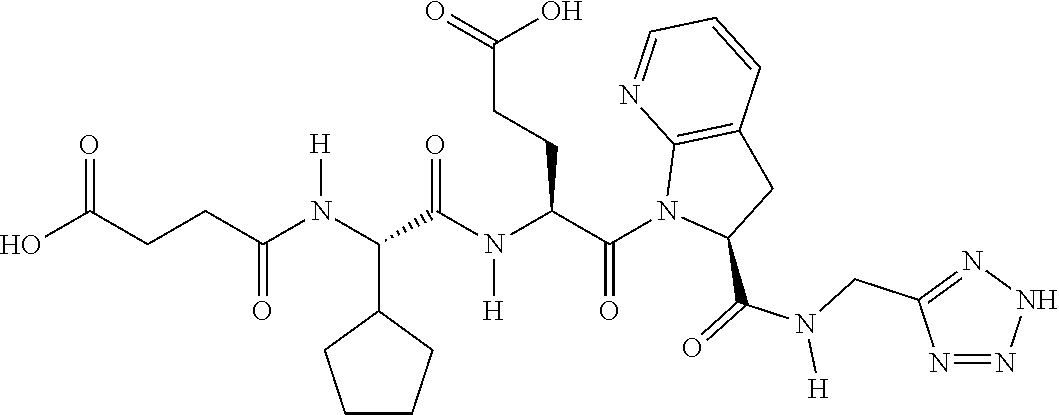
C(CC(N(C(C1CCCC1)C(N(C(C(N1C(C(=O)N(CC2=NNN=N2)[H])CC2=C1N=CC=C2)=O)CCC(=O)O)[H])=O)[H])=O)C(O)=O
